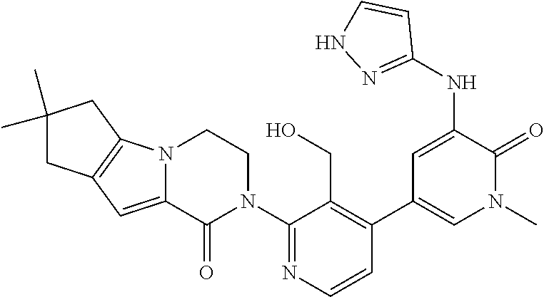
C1(N2CCN3C(=CC4=C3CC(C)(C)C4)C2=O)=NC=CC(C2=CN(C)C(=O)C(NC3=NNC=C3)=C2)=C1CO
